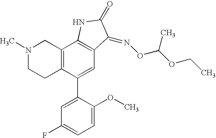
N1(C)CCC2=C(C1)C1=C(C=C2C2=CC(F)=CC=C2OC)C(=NOC(OCC)C)C(=O)N1
